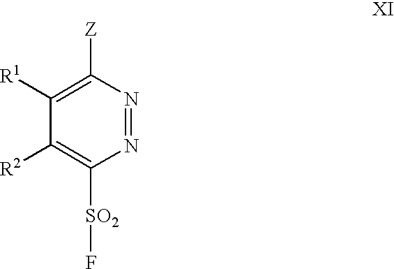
N1=NC([SO2]F)=C([R2])C([R1])=C1[Z]
